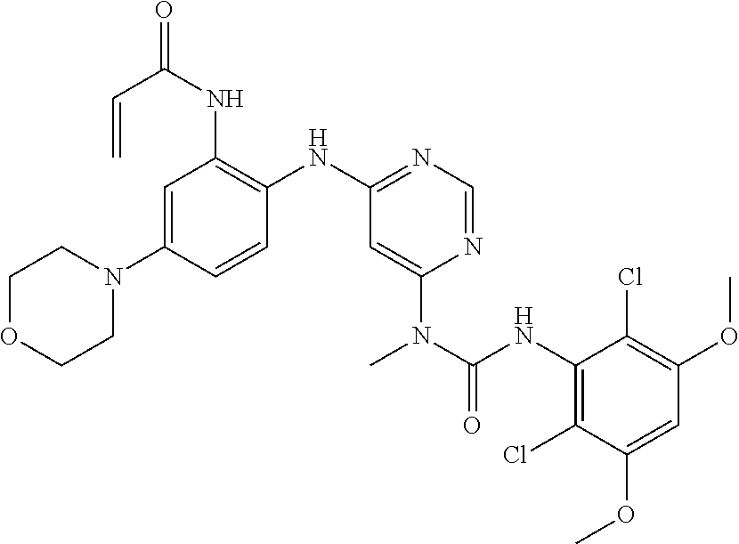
C1=C(N2CCOCC2)C=CC(NC2=NC=NC(N(C(=O)NC3=C(Cl)C(OC)=CC(OC)=C3Cl)C)=C2)=C1NC(C=C)=O
